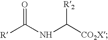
[R]C(NC([CO2X])[R2])=O
